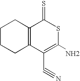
C12=C(CCCC1)C(=S)SC(N)=C2C#N
